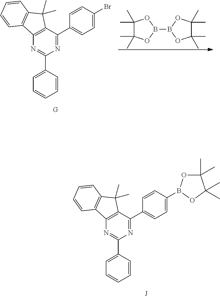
N1=C(C2=CC=C(B3OC(C)(C)C(C)(C)O3)C=C2)C2=C(N=C1C1=CC=CC=C1)C1=C(C2(C)C)C=CC=C1.C1(C)(C)C(C)(C)OB(B2OC(C)(C)C(C)(C)O2)O1.N1=C(C2=CC=C(Br)C=C2)C2=C(N=C1C1=CC=CC=C1)C1=C(C2(C)C)C=CC=C1
